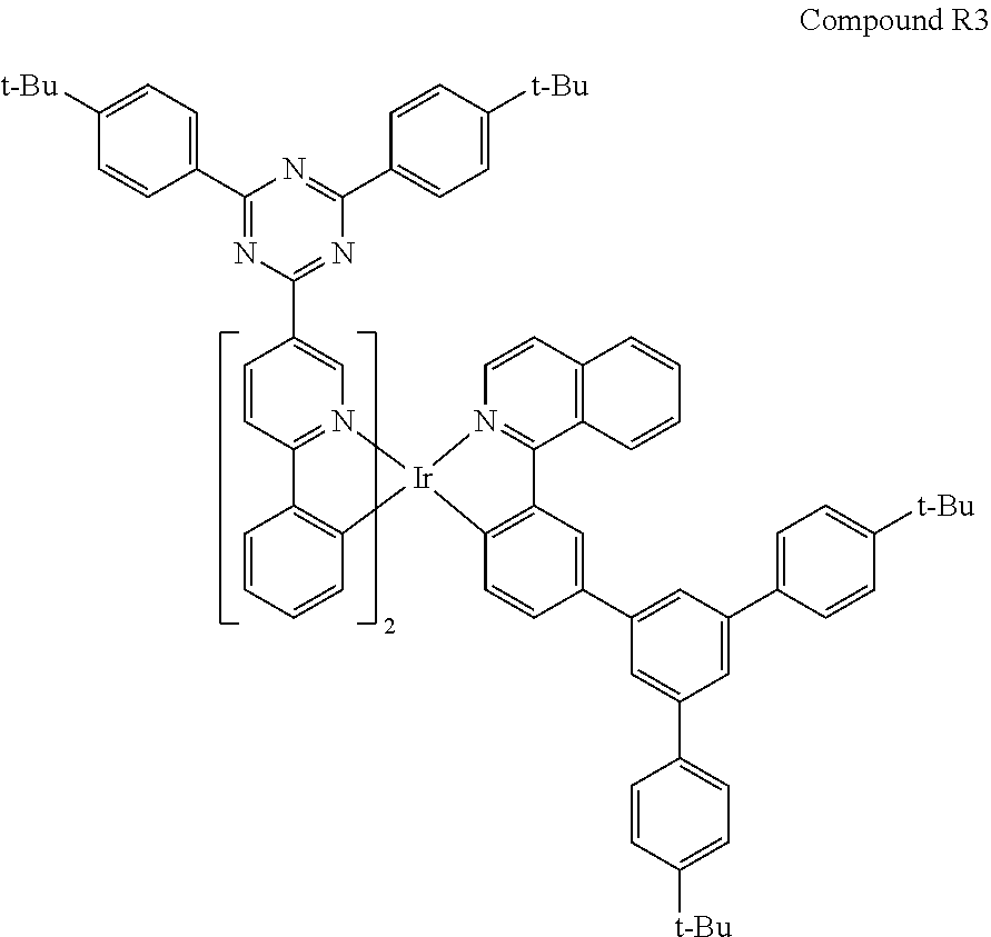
C1=C([t-Bu])C=CC(C2=NC(C3=CN4=C(C=C3)C3=C(C=CC=C3)[Ir]43N4=C(C5=C(C=C4)C=CC=C5)C4=C3C=CC(C3=CC(C5=CC=C([t-Bu])C=C5)=CC(C5=CC=C([t-Bu])C=C5)=C3)=C4)=NC(C3=CC=C([t-Bu])C=C3)=N2)=C1
